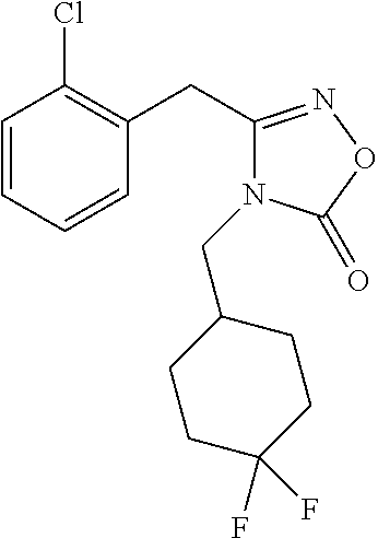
C1=CC=CC(CC2=NOC(=O)N2CC2CCC(F)(F)CC2)=C1Cl
